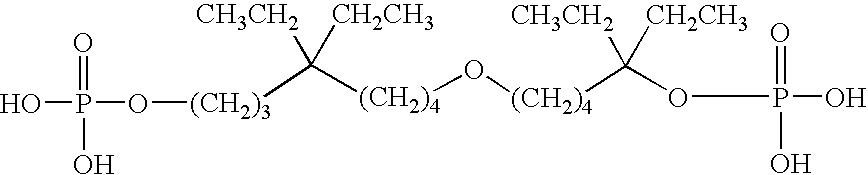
[(CH2)3](C([(CH2)4]O[(CH2)4]C(OP(O)(=O)O)([CH3CH2])[CH2CH3])([CH3CH2])[CH2CH3])OP(O)(=O)O
